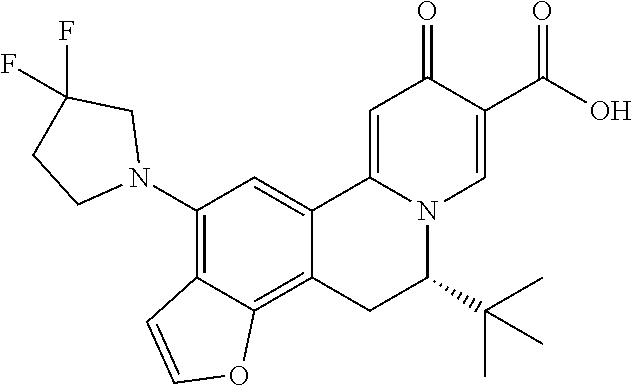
C12=CC(N3CC(F)(F)CC3)=C3C(=C1CC(C(C)(C)C)N1C2=CC(=O)C(C(O)=O)=C1)OC=C3
